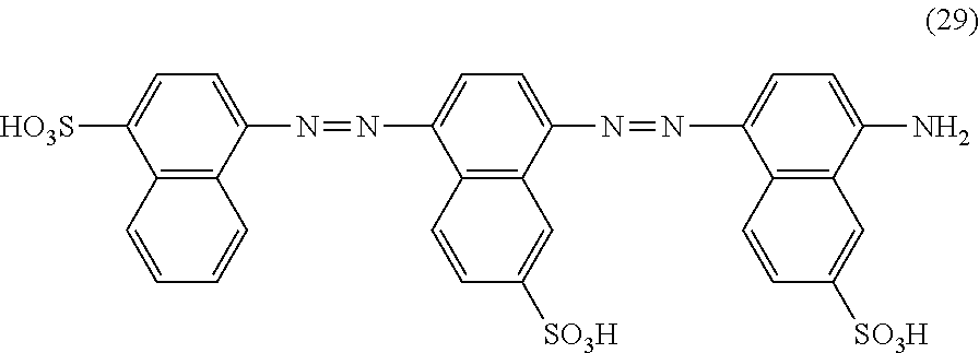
[HO3S]C1=CC=C(N=NC2=CC=C(N=NC3=CC=C(N)C4=C3C=CC([SO3H])=C4)C3=C2C=CC([SO3H])=C3)C2=C1C=CC=C2
